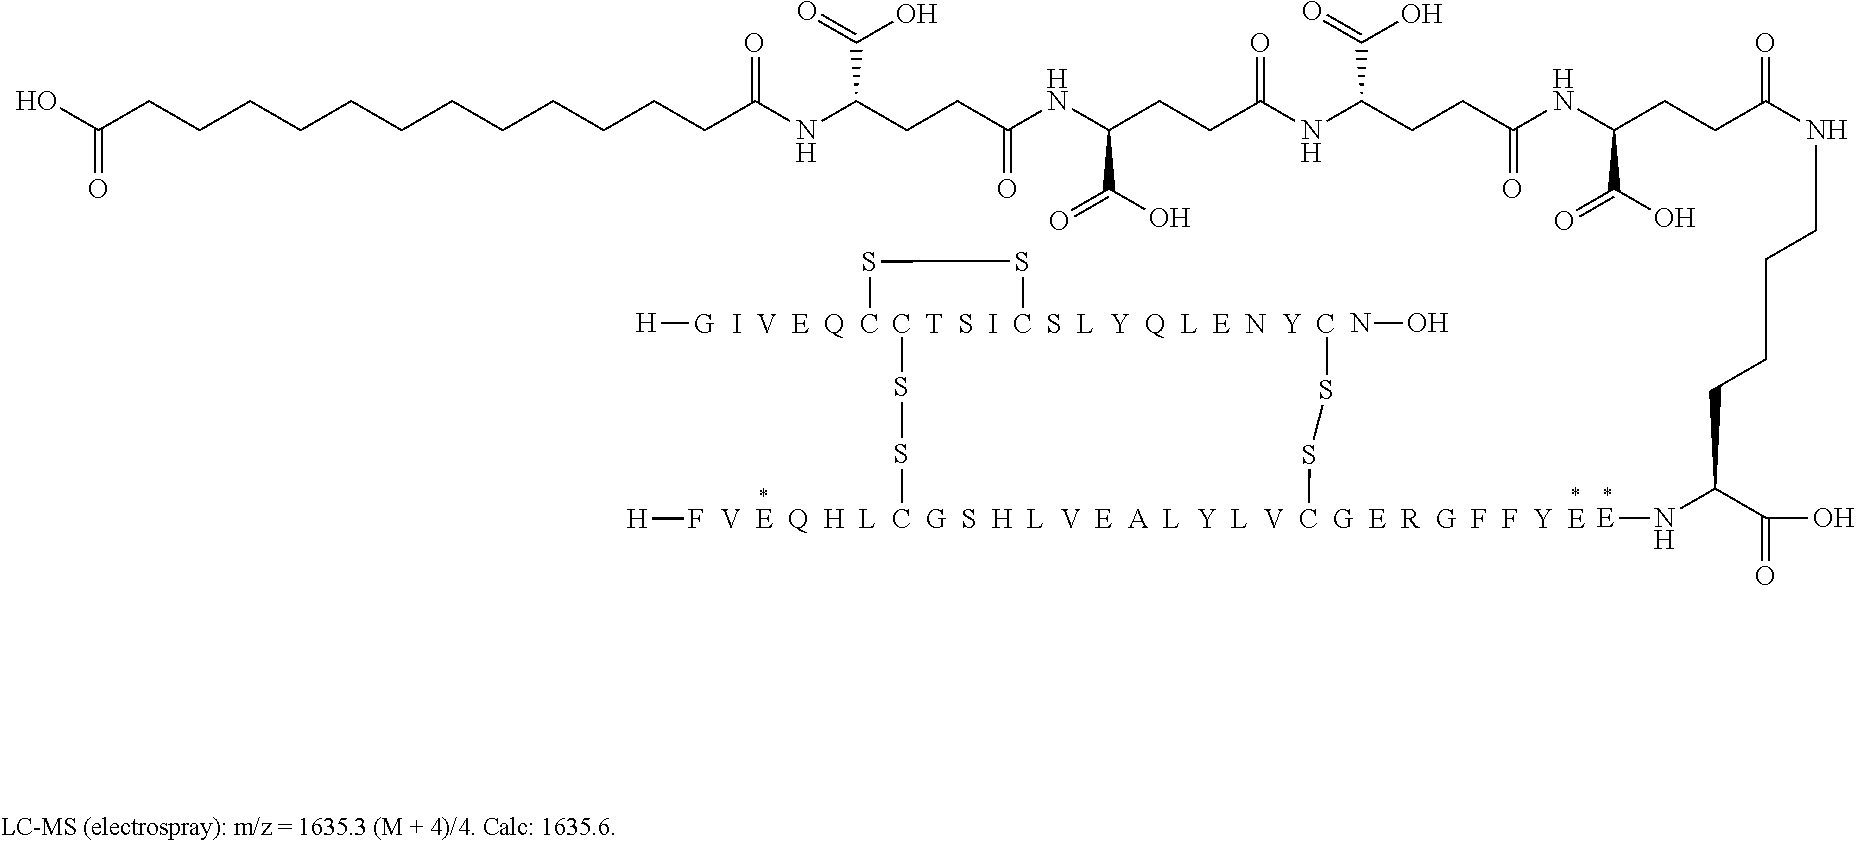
[H]F.[H][G].NO.[V  E  Q  H  L  C  G  S  H  L  V  E  A  L  Y  L  V  C  G  E  R  G  F  F  Y  E](SSC)SS[T  S  I  C  S  L  Y  Q  L  E  N  Y  C]SS[I  V  E  Q  C].C(CCCCCCCCCCC(NC(CCC(NC(CCC(NC(CCC(=O)NC(CCC(NCCCCC(N[E])C(=O)O)=O)C(O)=O)C(=O)O)=O)C(O)=O)=O)C(=O)O)=O)CC(O)=O
